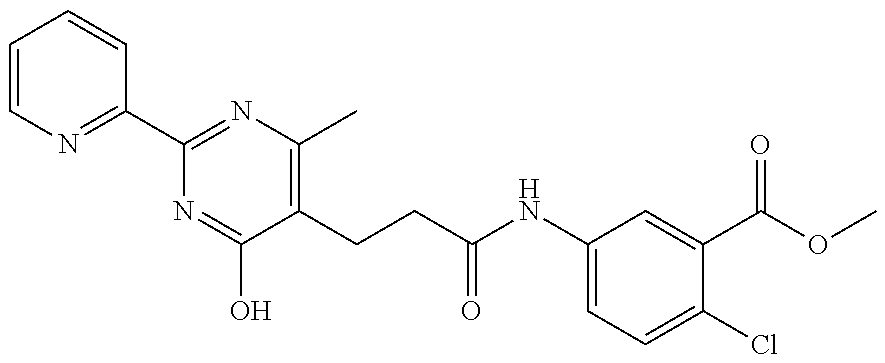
C1=CN=C(C2=NC(C)=C(CCC(NC3=CC=C(Cl)C(C(OC)=O)=C3)=O)C(O)=N2)C=C1
